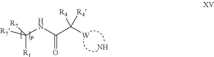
N.C(NC(C([W])([R4])[R4])=O)([R1])([R7])[R7]
